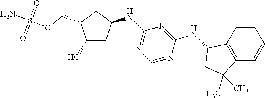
O(S(N)(=O)=O)CC1C(O)CC(NC2=NC=NC(NC3C4=C(C=CC=C4)C(C)(C)C3)=N2)C1
